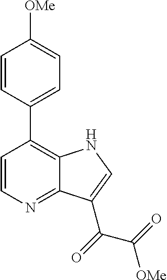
C1=CN=C2C(=C1C1=CC=C([OMe])C=C1)NC=C2C(=O)C(=O)[OMe]
